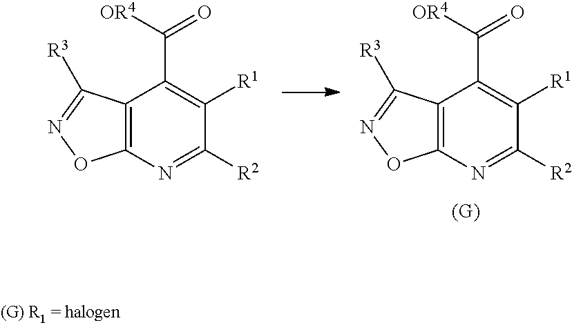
C12=C(N=C([R2])C([R1])=C1C(=O)[OR4])ON=C2[R3].C12=C(N=C([R2])C([R1])=C1C(=O)[OR4])ON=C2[R3]
